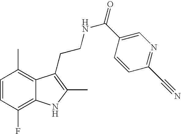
C1=CC(F)=C2C(=C1C)C(CCNC(=O)C1=CN=C(C#N)C=C1)=C(C)N2
